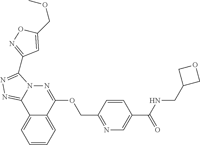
C1=CC=C2C(=C1)C1=NN=C(C3=NOC(COC)=C3)N1N=C2OCC1=NC=C(C(=O)NCC2COC2)C=C1
